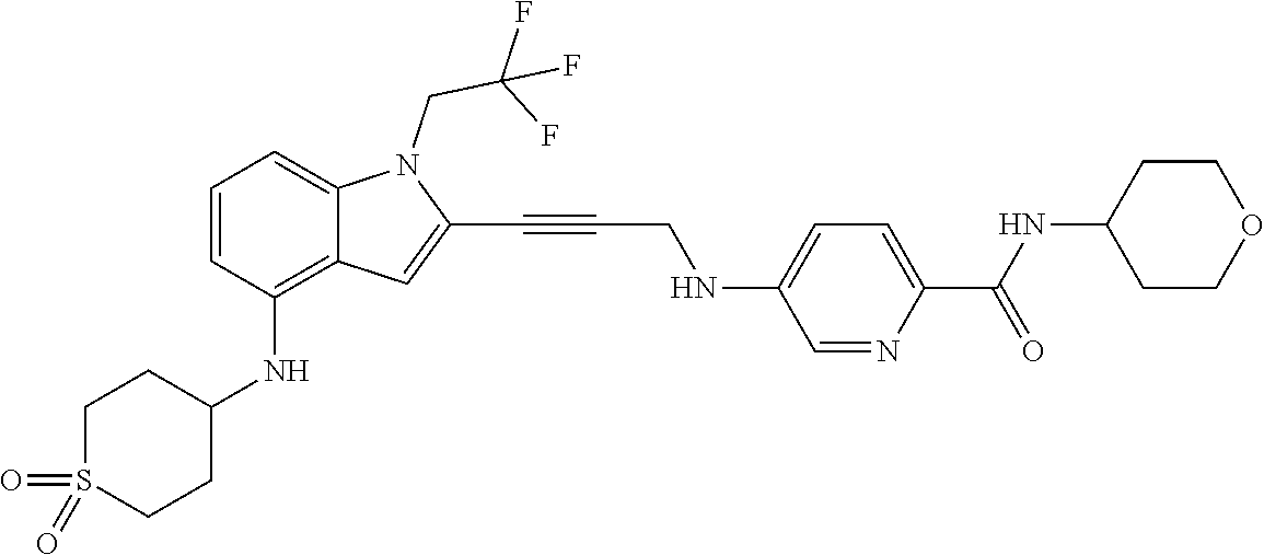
C1=NC(C(NC2CCOCC2)=O)=CC=C1NCC#CC1=CC2=C(NC3CCS(=O)(=O)CC3)C=CC=C2N1CC(F)(F)F
